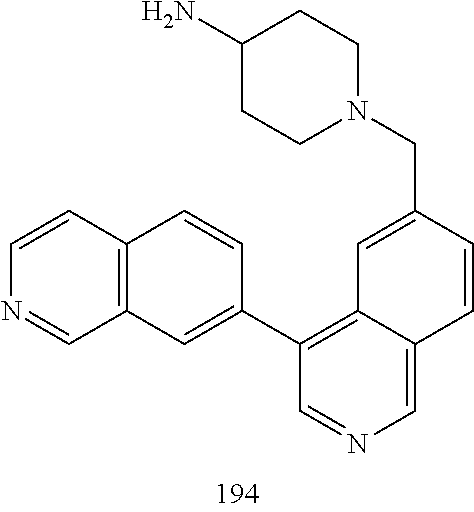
N1(CC2=CC3=C(C4=CC5=C(C=C4)C=CN=C5)C=NC=C3C=C2)CCC(N)CC1
